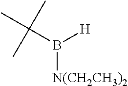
C(B([H])[N(CH2CH3)2])(C)(C)C
